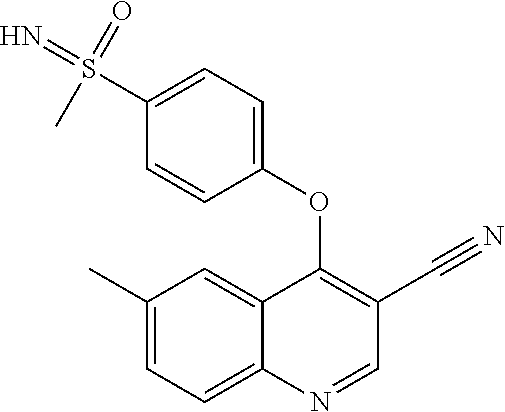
C1(C)=CC=C2C(=C1)C(OC1=CC=C(S(=N)(=O)C)C=C1)=C(C#N)C=N2
